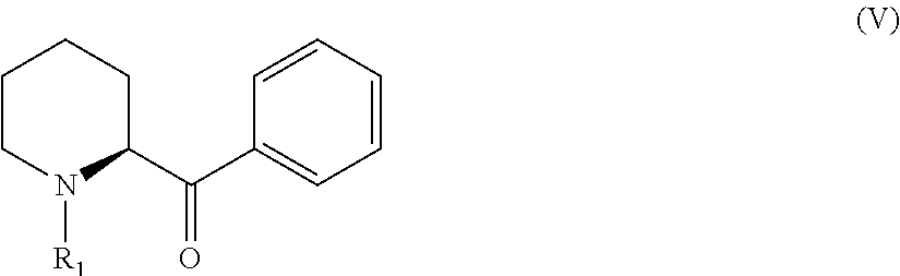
C1CN([R1])C(C(C2=CC=CC=C2)=O)CC1
